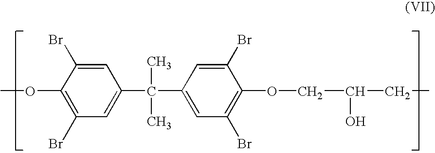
C1=C(Br)C(OC)=C(Br)C=C1C(C)(C1=CC(Br)=C(OCC(CC)O)C(Br)=C1)C
